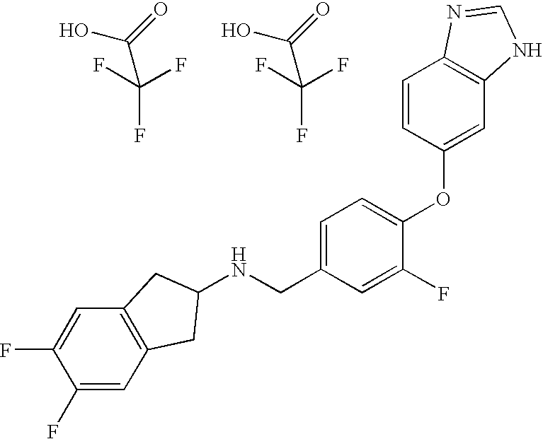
OC(=O)C(F)(F)F.OC(=O)C(F)(F)F.N(CC1=CC=C(OC2=CC3=C(C=C2)N=CN3)C(F)=C1)C1CC2=C(C=C(F)C(F)=C2)C1
